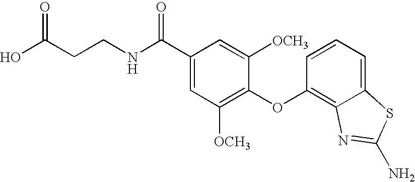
OC(CCNC(C1=CC([OCH3])=C(OC2=C3C(=CC=C2)SC(N)=N3)C([OCH3])=C1)=O)=O
